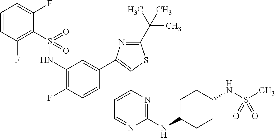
C1C(NC2=NC(C3=C(C4=CC(NS(=O)(=O)C5=C(F)C=CC=C5F)=C(F)C=C4)N=C(C(C)(C)C)S3)=CC=N2)CCC(NS(C)(=O)=O)C1
